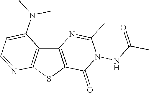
C12=C(SC3=C1C(N(C)C)=CC=N3)C(=O)N(NC(C)=O)C(C)=N2
